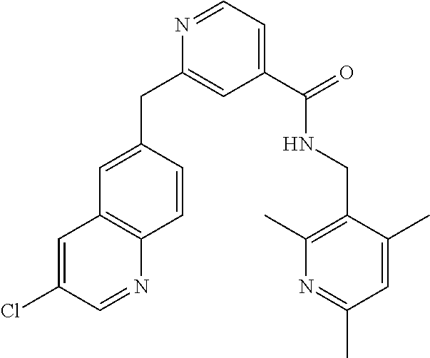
N1=CC=C(C(=O)NCC2=C(C)N=C(C)C=C2C)C=C1CC1=CC2=C(C=C1)N=CC(Cl)=C2
